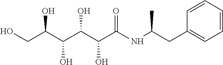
OCC(C(C(C(C(NC(CC1=CC=CC=C1)C)=O)O)O)O)O
